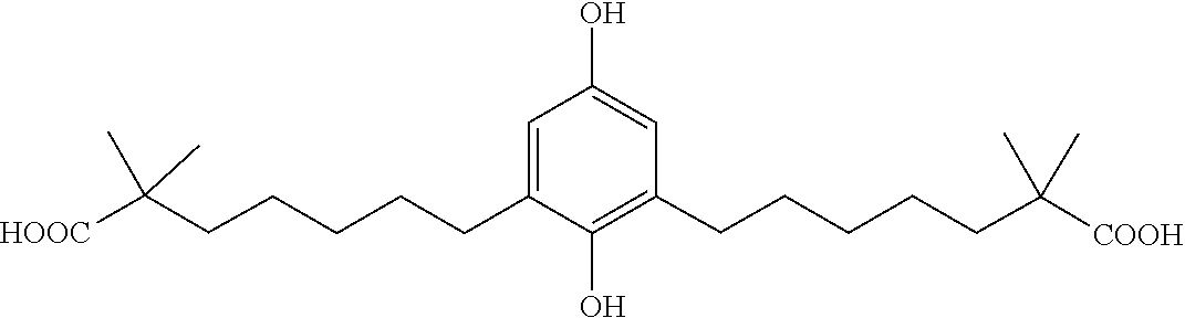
C1(O)=CC(CCCCCC(C)(C)[COOH])=C(O)C(CCCCCC(C)(C)[HOOC])=C1
